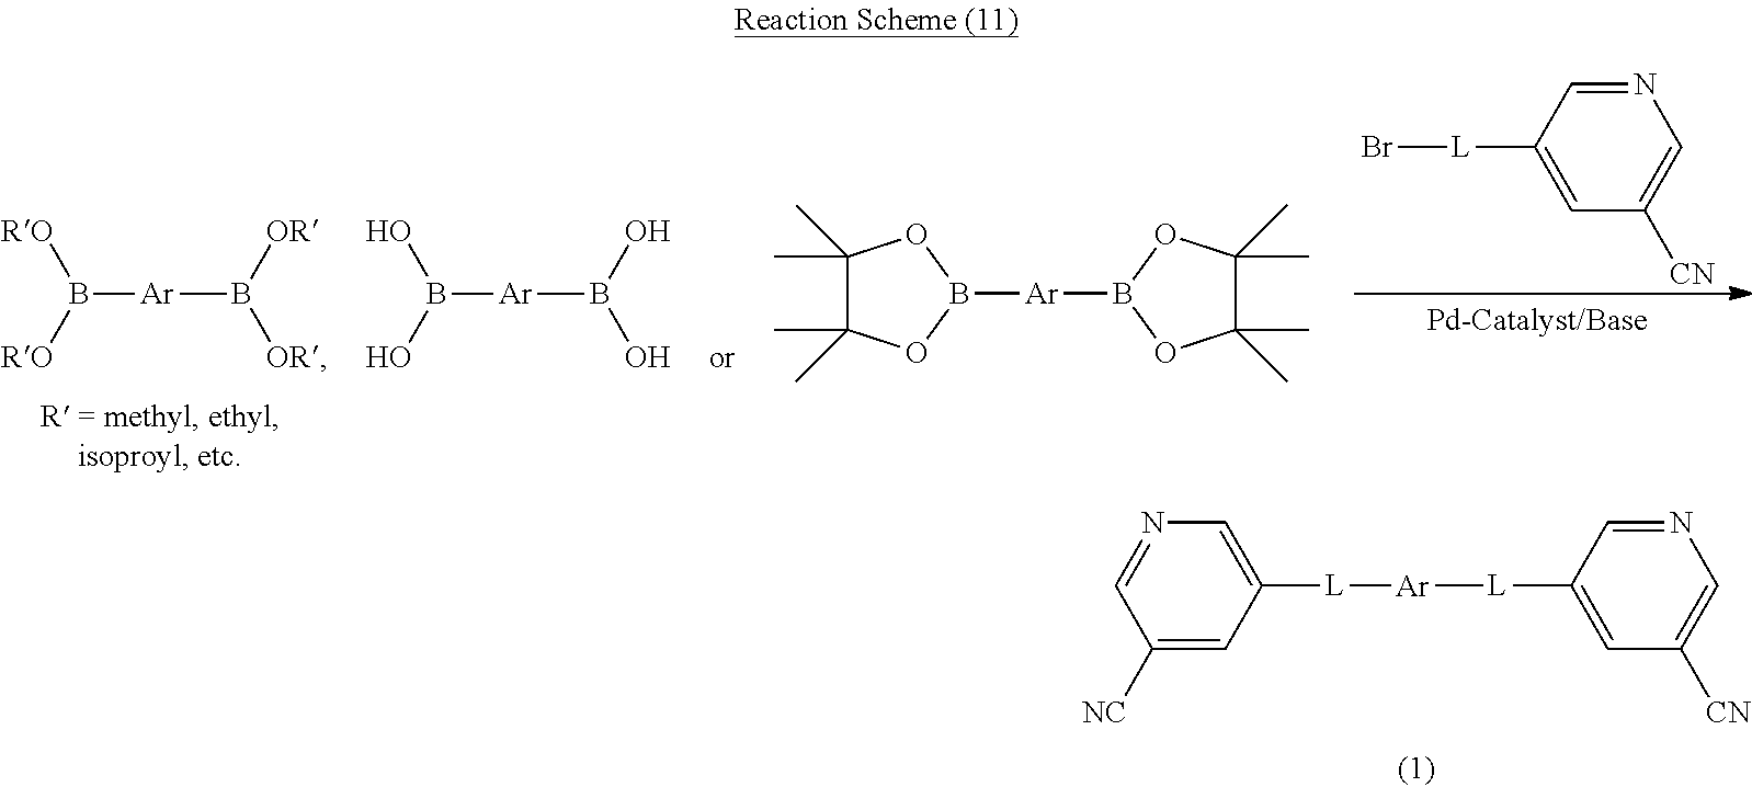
C1([L][Ar][L]C2=CC([CN])=CN=C2)=CN=CC([NC])=C1.B([Ar]B(O)O)(O)O.B([Ar]B([OR])[OR])([RO])[RO].C1(C)(C)C(C)(C)OB([Ar]B2OC(C)(C)C(C)(C)O2)O1.C1=C([CN])C=C([L]Br)C=N1
